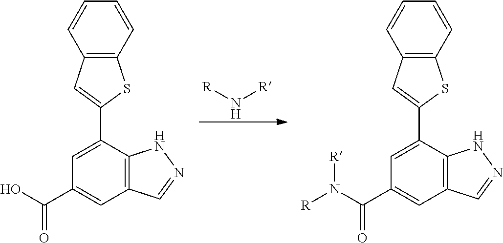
[R]N[R].C1=C(C2=CC3=C(S2)C=CC=C3)C2=C(C=C1C(O)=O)C=NN2.C1=C(C2=CC3=C(S2)C=CC=C3)C2=C(C=C1C(N([R])[R])=O)C=NN2
